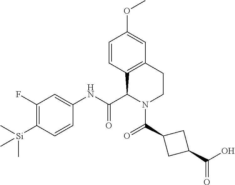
C1(F)=C([Si](C)(C)C)C=CC(NC(C2N(C(=O)C3CC(C(O)=O)C3)CCC3=C2C=CC(OC)=C3)=O)=C1
